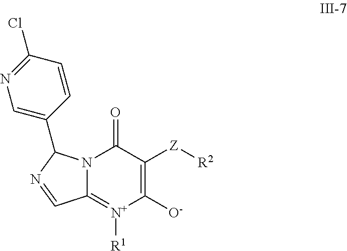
C12=[N+]([R1])C([O-])=C([Z][R2])C(=O)N1C(C1=CN=C(Cl)C=C1)N=C2
